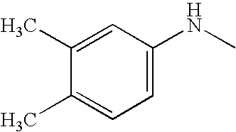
C1=C(C)C(C)=CC=C1NC
